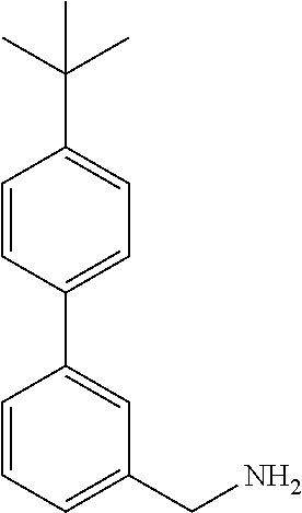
C1=CC(C2=CC(CN)=CC=C2)=CC=C1C(C)(C)C
